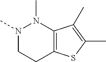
N1(C)CCC2=C(N1C)C(C)=C(C)S2
